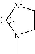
[X1]1CN(C)CC1
